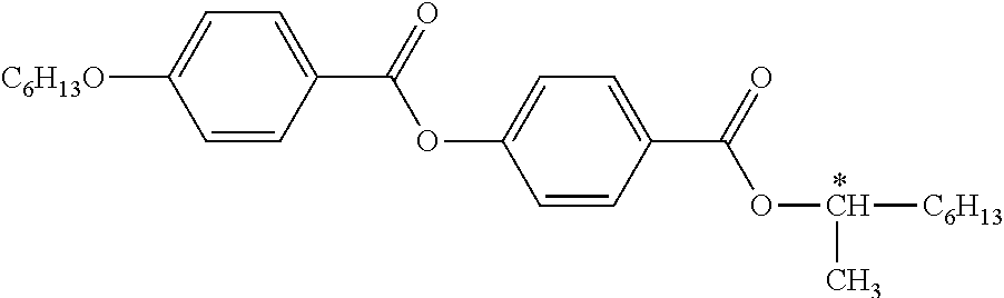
C1=CC(C(=O)OC2=CC=C(C(OC([C6H13])C)=O)C=C2)=CC=C1[C6H13O]
